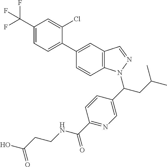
C1(C(F)(F)F)=CC=C(C2=CC3=C(C=C2)N(C(CC(C)C)C2=CN=C(C(NCCC(O)=O)=O)C=C2)N=C3)C(Cl)=C1
